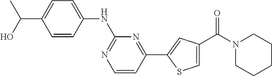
C1=CC(C2=CC(C(N3CCCCC3)=O)=CS2)=NC(NC2=CC=C(C(O)C)C=C2)=N1
